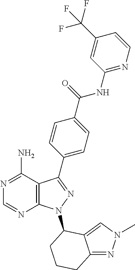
N1=C(N)C2=C(N=C1)N(C1C3=CN(C)N=C3CCC1)N=C2C1=CC=C(C(=O)NC2=NC=CC(C(F)(F)F)=C2)C=C1
